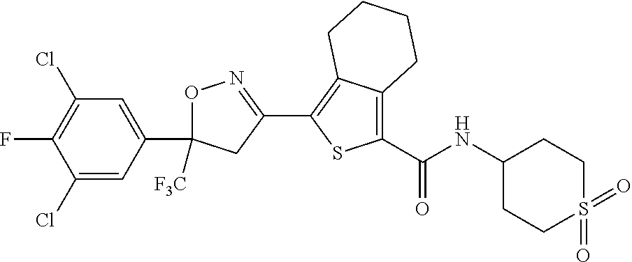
O1C(C2=CC(Cl)=C(F)C(Cl)=C2)([F3C])CC(C2=C3C(=C(C(=O)NC4CCS(=O)(=O)CC4)S2)CCCC3)=N1
